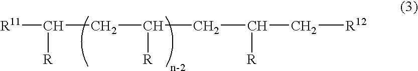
[R11]C(CC(CC(C[R12])[R])[R])[R]
